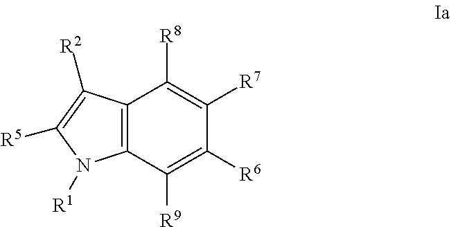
C12=C(C([R9])=C([R6])C([R7])=C1[R8])N([R1])C([R5])=C2[R2]
